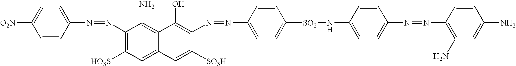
C1=C([O2N])C=CC(N=NC2=C([HO3S])C=C3C(=C2N)C(O)=C(N=NC2=CC=C([SO2]NC4=CC=C(N=NC5=C(N)C=C(N)C=C5)C=C4)C=C2)C([SO3H])=C3)=C1
